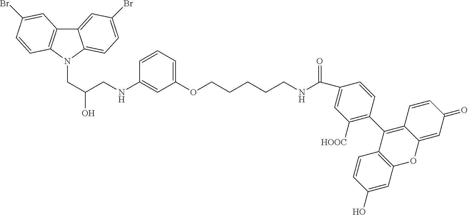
C12=CC(Br)=CC=C1N(CC(CNC1=CC(OCCCCCNC(=O)C3=CC([HOOC])=C(C4=C5C(=CC(=O)C=C5)OC5=C4C=CC(O)=C5)C=C3)=CC=C1)O)C1=C2C=C(Br)C=C1
